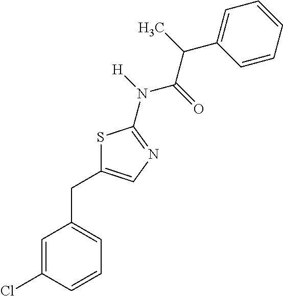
C1=CC(Cl)=CC(CC2=CN=C(N([H])C(=O)C(C)C3=CC=CC=C3)S2)=C1
